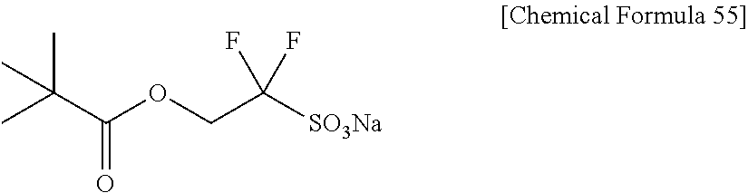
CC(C(OCC([SO3Na])(F)F)=O)(C)C
